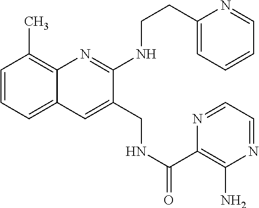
C1=CC=C2C(=C1C)N=C(NCCC1=CC=CC=N1)C(CNC(=O)C1=C(N)N=CC=N1)=C2
